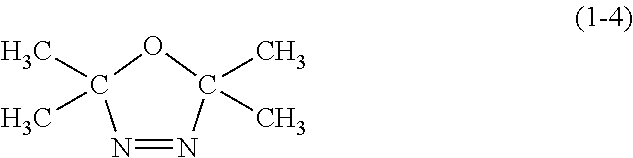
N1=NC(C)(C)OC1(C)C
